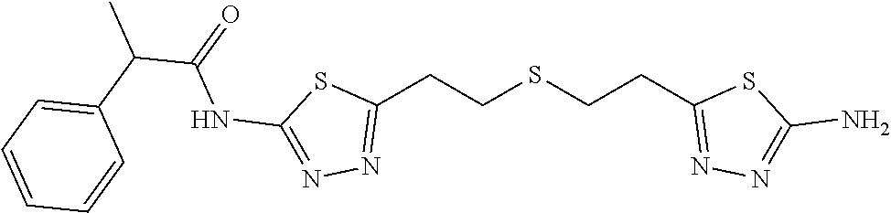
C1(CCSCCC2=NN=C(N)S2)=NN=C(NC(=O)C(C2=CC=CC=C2)C)S1
